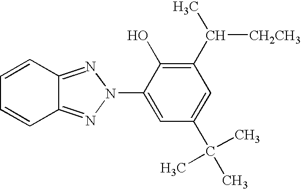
C1=CC2=NN(C3=CC(C(C)(C)C)=CC(C(C)[CH2CH3])=C3O)N=C2C=C1
